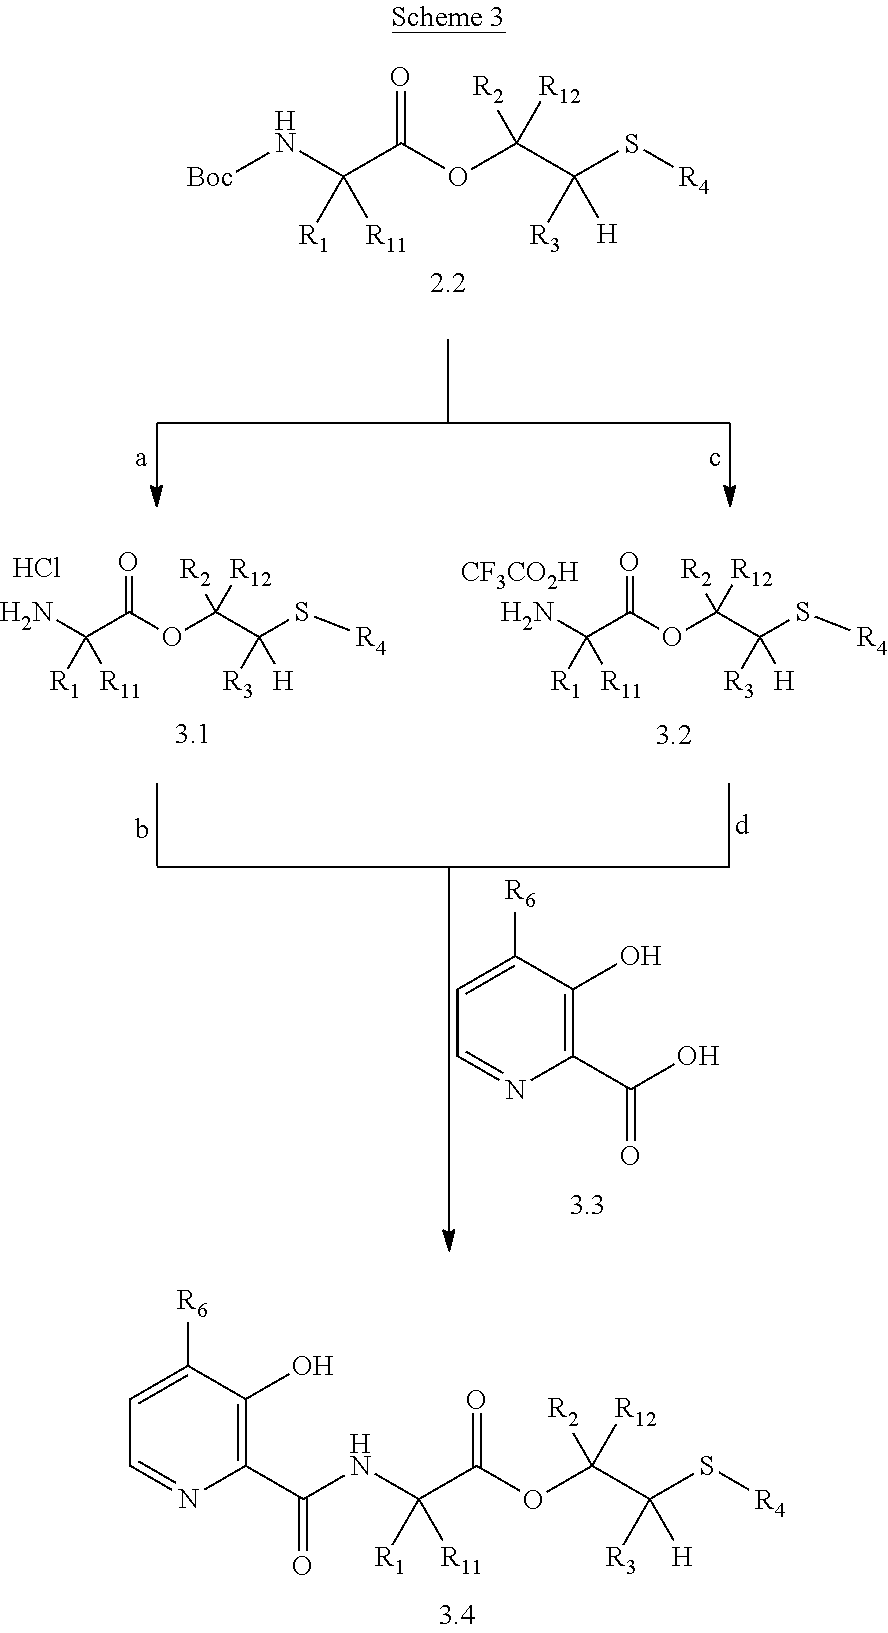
[Boc]NC(C(=O)OC(C(S[R4])([R3])[H])([R2])[R12])([R1])[R11].NC(C(=O)OC(C(S[R4])([R3])[H])([R2])[R12])([R1])[R11].Cl.NC(C(=O)OC(C(S[R4])([R3])[H])([R2])[R12])([R1])[R11].[CF3CO2H].C1(C(O)=O)=C(O)C([R6])=CC=N1.N(C(C(=O)OC(C(S[R4])([R3])[H])([R2])[R12])([R1])[R11])C(C1=C(O)C([R6])=CC=N1)=O
